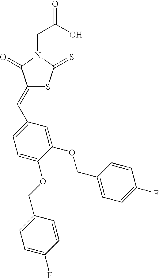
C(C(O)=O)N1C(=O)C(=CC2=CC=C(OCC3=CC=C(F)C=C3)C(OCC3=CC=C(F)C=C3)=C2)SC1=S
